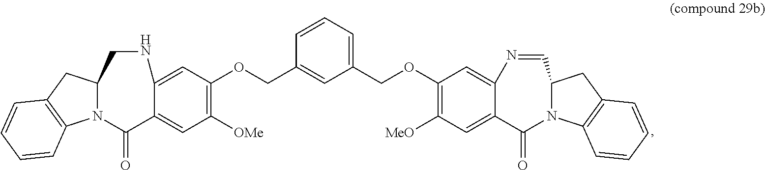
C12=CC(OCC3=CC(COC4=C([MeO])C=C5C(=C4)N=CC4N(C5=O)C5=C(C4)C=CC=C5)=CC=C3)=C([OMe])C=C1C(=O)N1C(CC3=C1C=CC=C3)CN2
